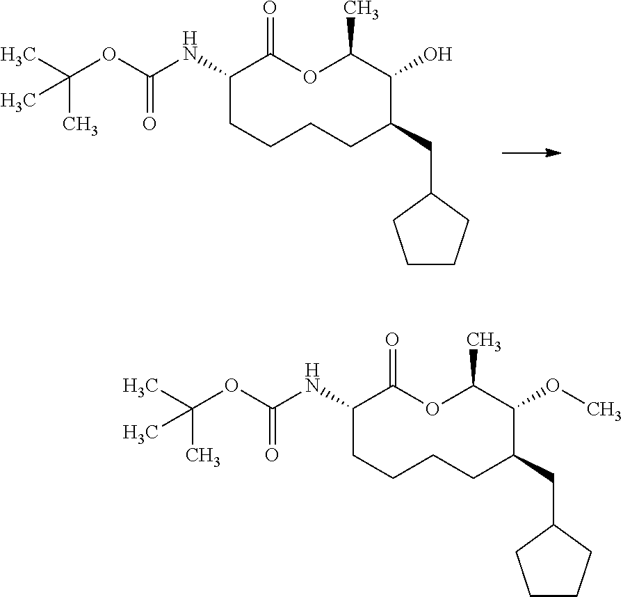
C1CC(CC2CCCC2)C(O)C(C)OC(=O)C(NC(OC(C)(C)C)=O)CC1.C1CC(CC2CCCC2)C(OC)C(C)OC(=O)C(NC(OC(C)(C)C)=O)CC1
